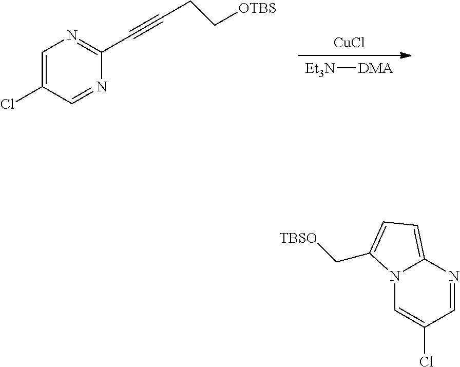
[CuCl].[Et3N][DMA].C1=C(Cl)C=NC(C#CCC[OTBS])=N1.N12C=C(Cl)C=NC1=CC=C2C[TBSO]
